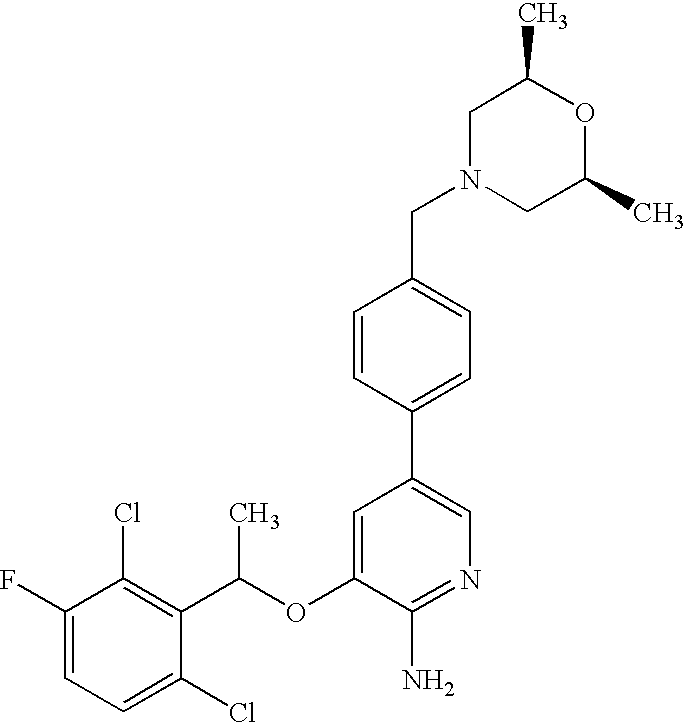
FC1=CC=C(Cl)C(C(OC2=CC(C3=CC=C(CN4CC(C)OC(C)C4)C=C3)=CN=C2N)C)=C1Cl
